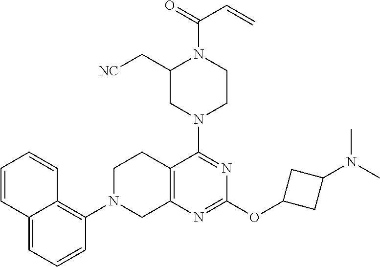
C12=CC=CC(N3CC4=C(CC3)C(N3CCN(C(=O)C=C)C(C[NC])C3)=NC(OC3CC(N(C)C)C3)=N4)=C1C=CC=C2
